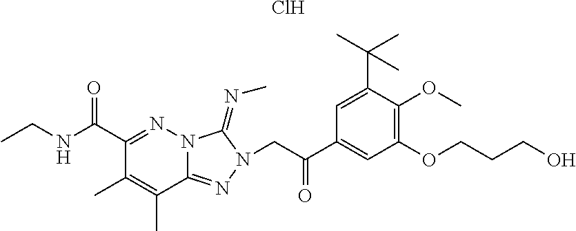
N(C(C1=NN2C(=NN(CC(C3=CC(OCCCO)=C(OC)C(C(C)(C)C)=C3)=O)C2=NC)C(C)=C1C)=O)CC.Cl
